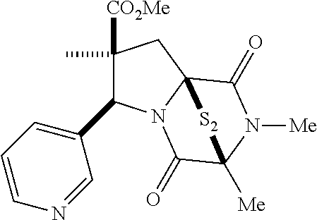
C1=CC=C(C2C(C)([CO2Me])CC34N2C(=O)C([Me])(N([Me])C3=O)[S2]4)C=N1
